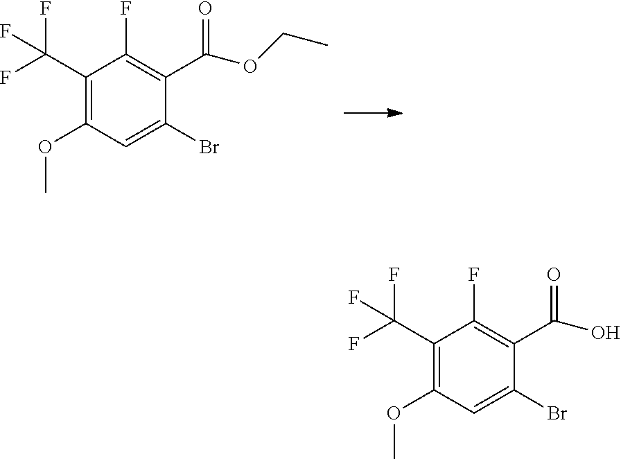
C1(OC)=C(C(F)(F)F)C(F)=C(C(=O)OCC)C(Br)=C1.C1(OC)=C(C(F)(F)F)C(F)=C(C(=O)O)C(Br)=C1
